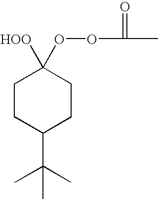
C1CC(C(C)(C)C)CCC1([HOO])OOC(=O)C
